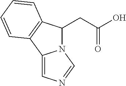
C(C(O)=O)C1N2C(=CN=C2)C2=C1C=CC=C2
